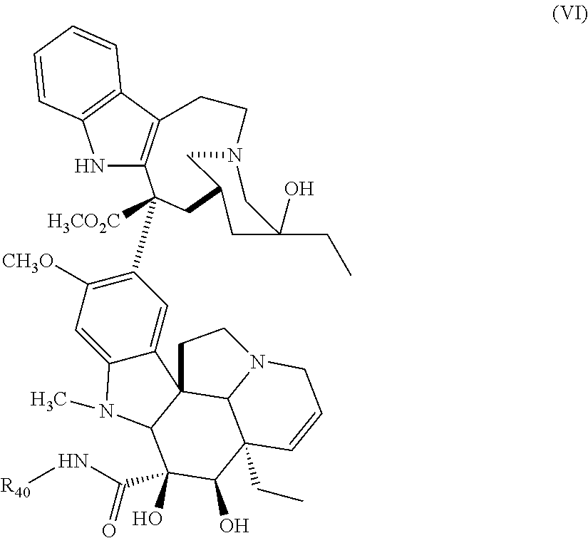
N1C2=C(C3=C1C=CC=C3)CCN1CC(CC(O)(CC)C1)CC2([H3CO2C])C1=C([CH3O])C=C2C(=C1)C13C(N2C)C(O)(C(N[R40])=O)C(O)C2(CC)C1N(CC=C2)CC3
